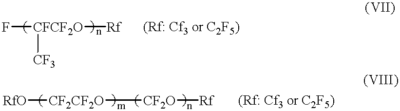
F[CFCF2O]([Rf])[CF3].[RfO][CF2CF2O][CF2O][Rf]
